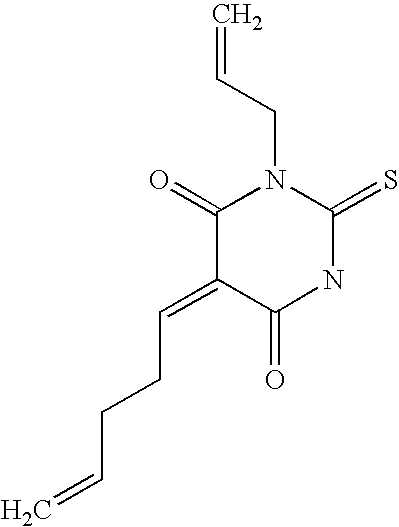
C=CCN1C(=O)C(=CCCC=C)C(=O)NC1=S
